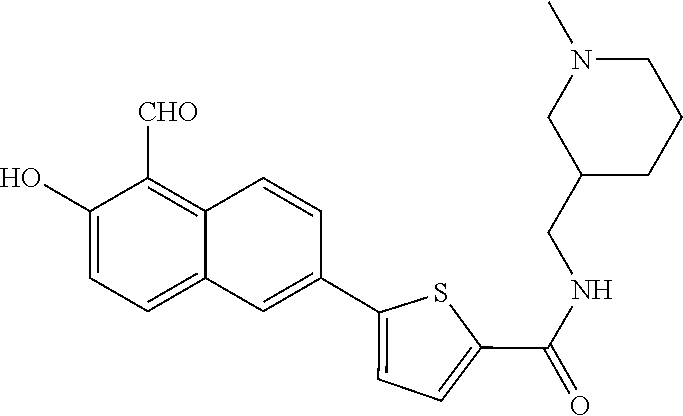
C1(O)=CC=C2C(=C1[CHO])C=CC(C1=CC=C(C(NCC3CCCN(C)C3)=O)S1)=C2
